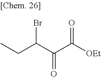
C(C(C(=O)C(=O)[OEt])Br)C
